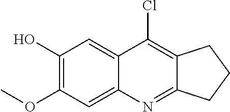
C1(O)=C(OC)C=C2C(=C1)C(Cl)=C1C(=N2)CCC1
